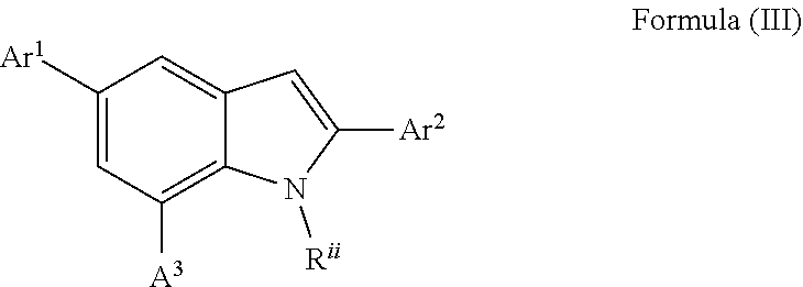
C1([Ar1])=CC([A3])=C2C(=C1)C=C([Ar2])N2[Rii]
